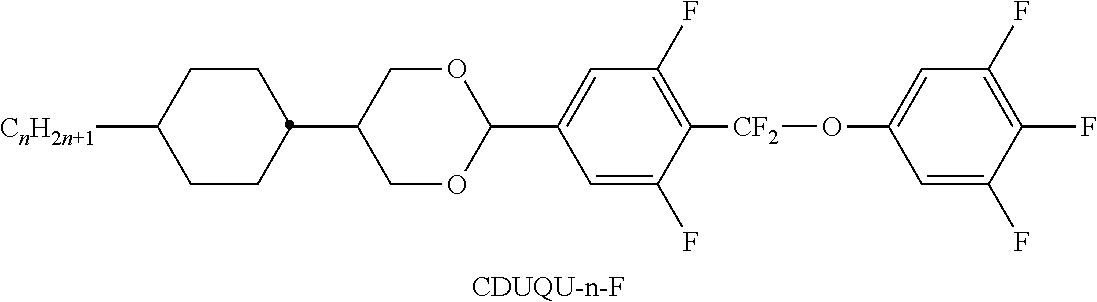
[CDUQU-n-F].C1OC(C2=CC(F)=C([CF2]OC3=CC(F)=C(F)C(F)=C3)C(F)=C2)OCC1C1CCC([CnH2n+1])CC1
